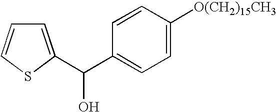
C1=C(C(C2=CC=C([O(CH2)15CH3])C=C2)O)SC=C1
